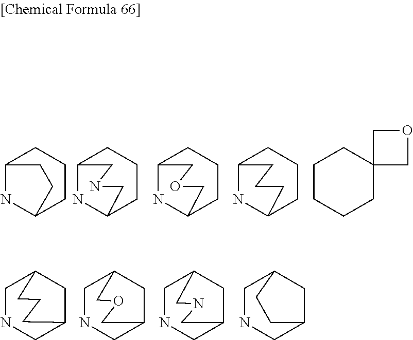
C12NC(CCC1)CC2.C12NC(CCC1)CNC2.C12NC(CCC1)COC2.C12NC(CCC1)CCC2.C1CCCC2(C1)COC2.C1NCC2CC1CCC2.C1NCC2CC1COC2.C1NCC2CC1CNC2.C1NCC2CC1CC2
